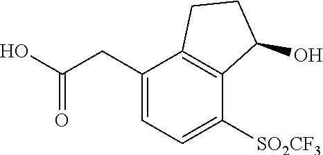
C1(CC(O)=O)=CC=C([SO2CF3])C2=C1CCC2O
